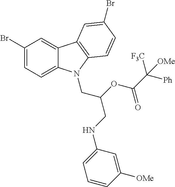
C1(Br)=CC=C2C(=C1)C1=C(N2CC(OC(C([Ph])([F3C])[OMe])=O)CNC2=CC=CC([OMe])=C2)C=CC(Br)=C1
